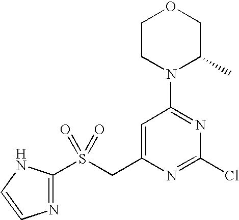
C1CN(C2=NC(Cl)=NC(CS(=O)(=O)C3=NC=CN3)=C2)C(C)CO1
